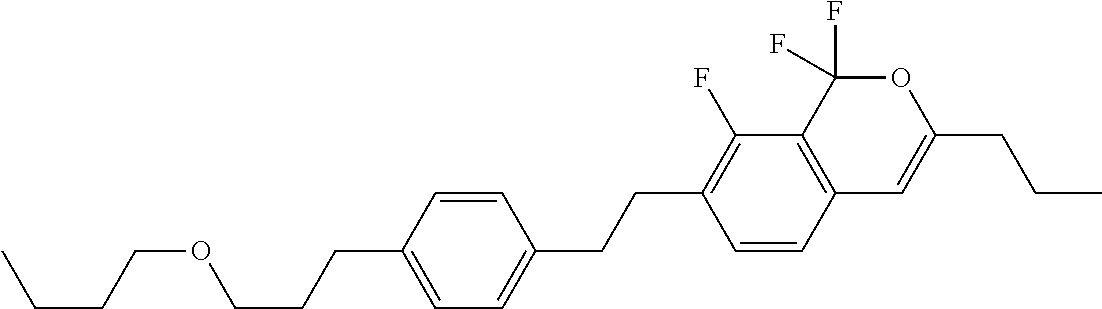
C1=CC2=C(C(F)=C1CCC1=CC=C(CCCOCCCC)C=C1)C(F)(F)OC(CCC)=C2
